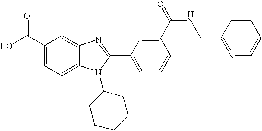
OC(C1=CC=C2C(=C1)N=C(C1=CC=CC(C(=O)NCC3=NC=CC=C3)=C1)N2C1CCCCC1)=O
